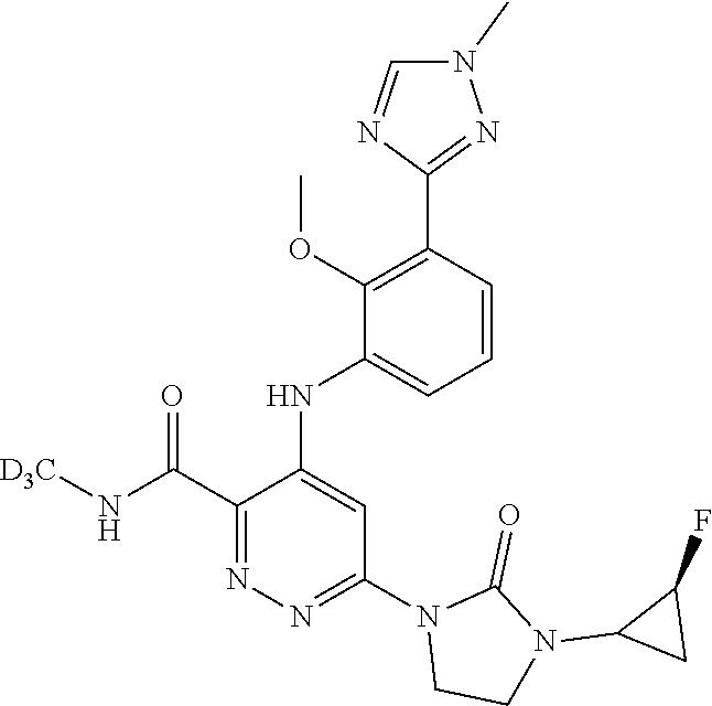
C1=CC(C2=NN(C)C=N2)=C(OC)C(NC2=CC(N3CCN(C4CC4F)C3=O)=NN=C2C(N[D3C])=O)=C1
